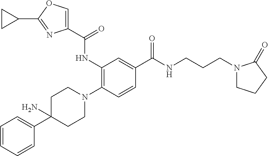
C1=CC=CC(C2(N)CCN(C3=C(NC(C4=COC(C5CC5)=N4)=O)C=C(C(NCCCN4CCCC4=O)=O)C=C3)CC2)=C1
